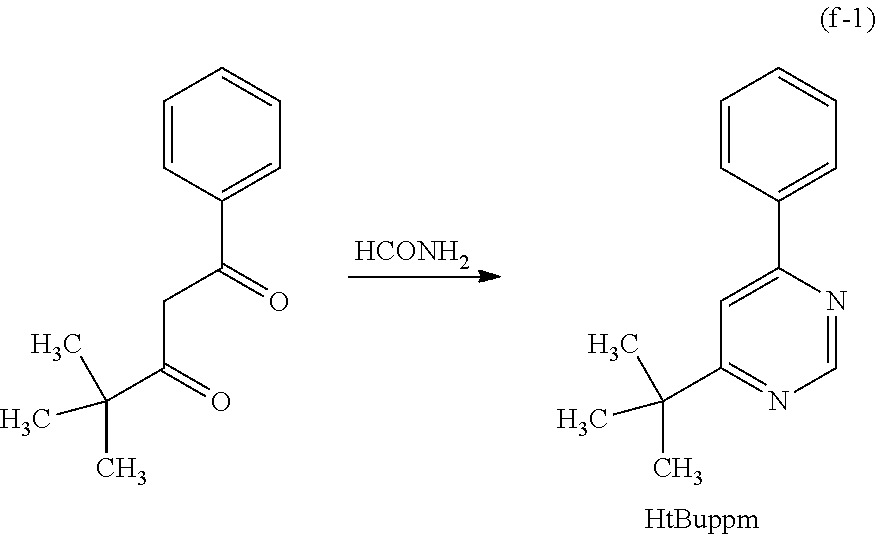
[HCONH2].C1=CC(C2=CC(C(C)(C)C)=NC=N2)=CC=C1.C1=CC(C(=O)CC(C(C)(C)C)=O)=CC=C1
